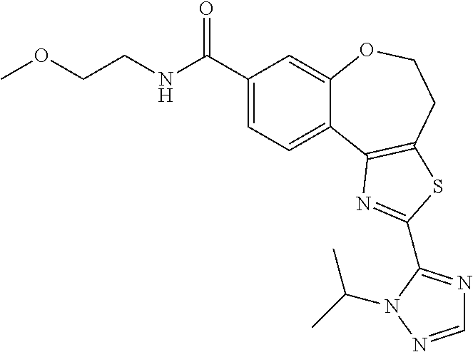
C1(C(NCCOC)=O)=CC=C2C(=C1)OCCC1=C2N=C(C2=NC=NN2C(C)C)S1
